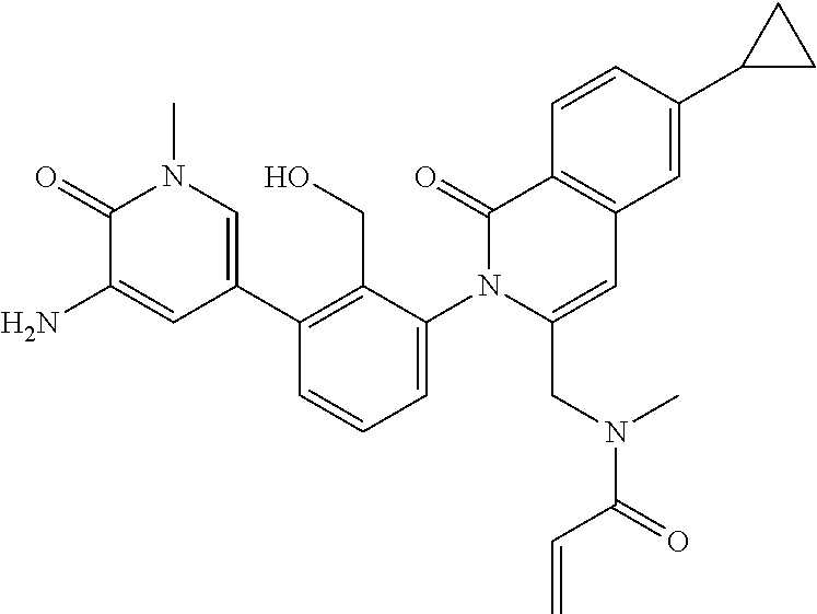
C1(C2=CN(C)C(=O)C(N)=C2)=C(CO)C(N2C(CN(C(C=C)=O)C)=CC3=C(C2=O)C=CC(C2CC2)=C3)=CC=C1
